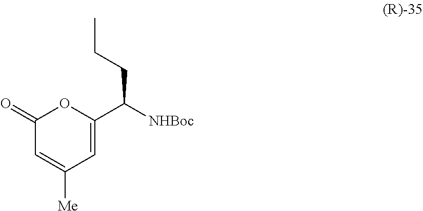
C1(=O)C=C([Me])C=C(C([NHBoc])CCC)O1
